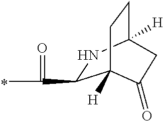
C1(C(=O)C)NC2([H])CCC1([H])C(=O)C2
